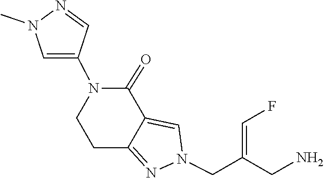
N1(CC(CN)=CF)N=C2CCN(C3=CN(C)N=C3)C(=O)C2=C1
